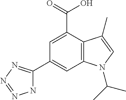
C1(C2=NN=NN2)=CC2=C(C(C(=O)O)=C1)C(C)=CN2C(C)C
